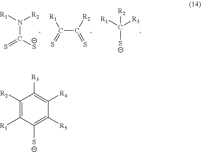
C1([R2])=C([R1])C([S-])=C([R5])C([R4])=C1[R3].[R1]C([S-])([R3])[R2].C(C(=S)[R2])([R1])=S.[R1]N([R2])C([S-])=S
